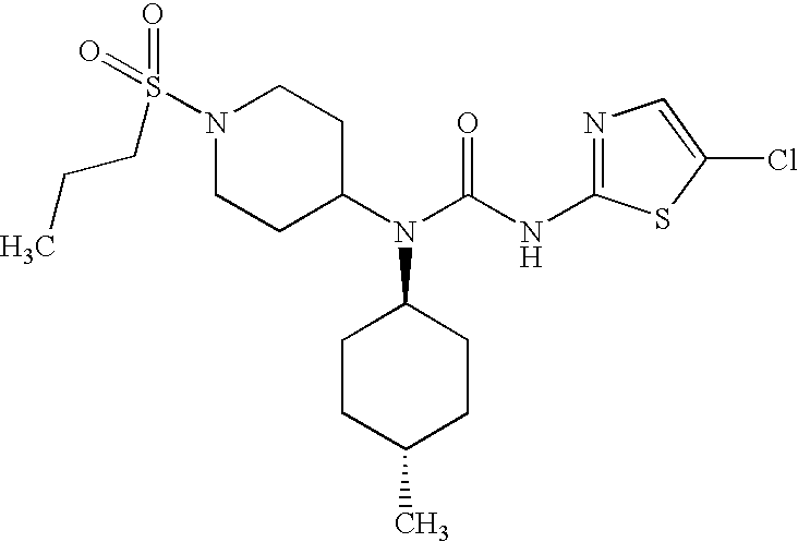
N1=C(NC(N(C2CCN(S(=O)(CCC)=O)CC2)C2CCC(C)CC2)=O)SC(Cl)=C1
